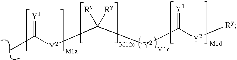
C(C)([Y2]C([Y2]C([Y2][Ry])=[Y1])([Ry])[Ry])=[Y1]
